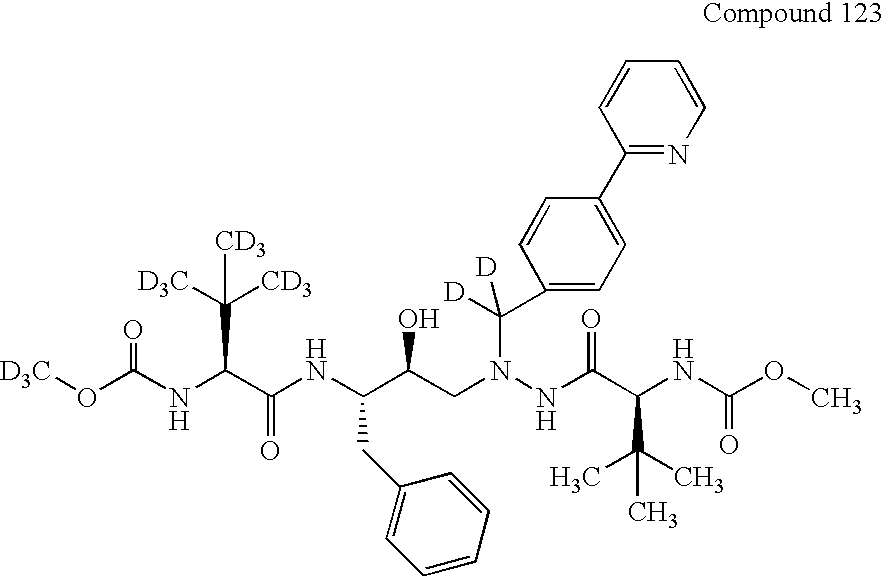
[D3C]OC(NC(C(NC(C(CN(NC(C(NC(OC)=O)C(C)(C)C)=O)C(C1=CC=C(C2=NC=CC=C2)C=C1)([D])[D])O)CC1=CC=CC=C1)=O)C([D3C])([CD3])[CD3])=O
